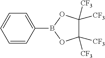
C1=CC(B2OC([CF3])([CF3])C([CF3])([CF3])O2)=CC=C1
